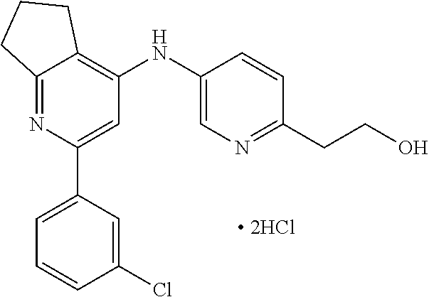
C12=NC(C3=CC=CC(Cl)=C3)=CC(NC3=CN=C(CCO)C=C3)=C1CCC2.[ 2HCl]
